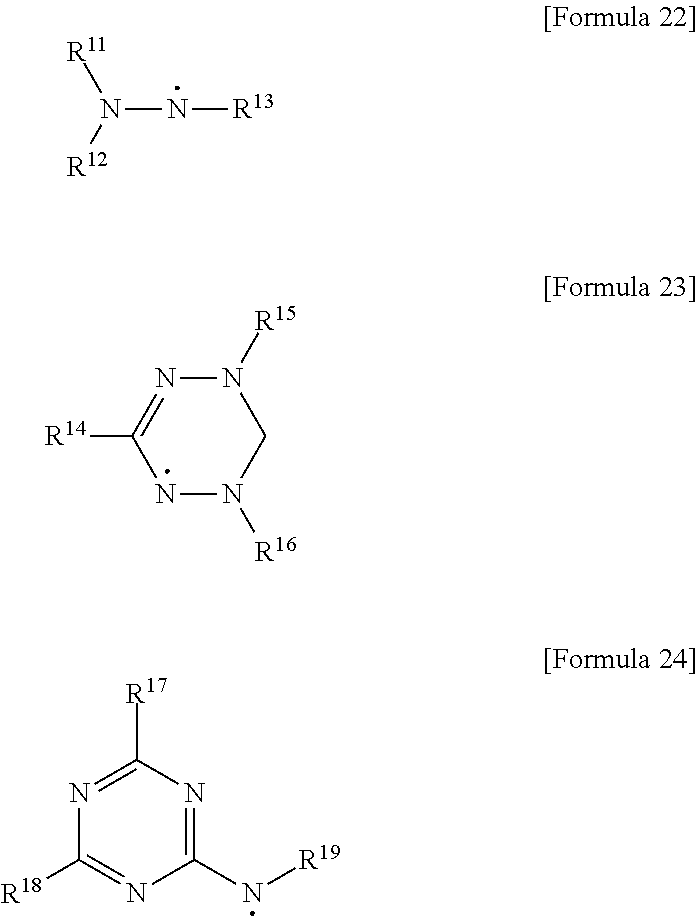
[R11]N([R12])N[R13].N1([R15])N=C([R14])NN([R16])C1.N1=C([R17])N=C(N[R19])N=C1[R18]
